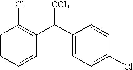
C1=CC=CC(C(C2=CC=C(Cl)C=C2)[CCl3])=C1Cl
